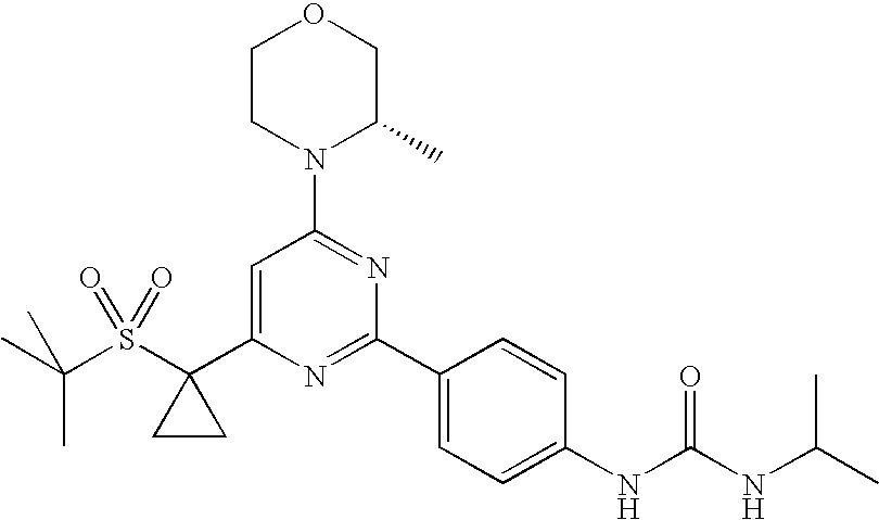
CC(S(C1(C2=CC(N3C(C)COCC3)=NC(C3=CC=C(NC(=O)NC(C)C)C=C3)=N2)CC1)(=O)=O)(C)C
